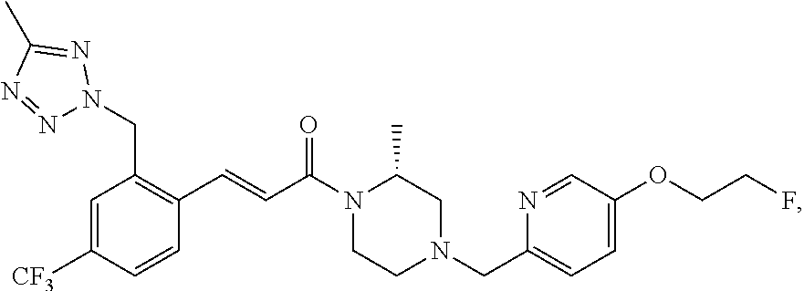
C1=C([CF3])C=CC(C=CC(N2CCN(CC3=CC=C(OCCF)C=N3)CC2C)=O)=C1CN1N=NC(C)=N1
